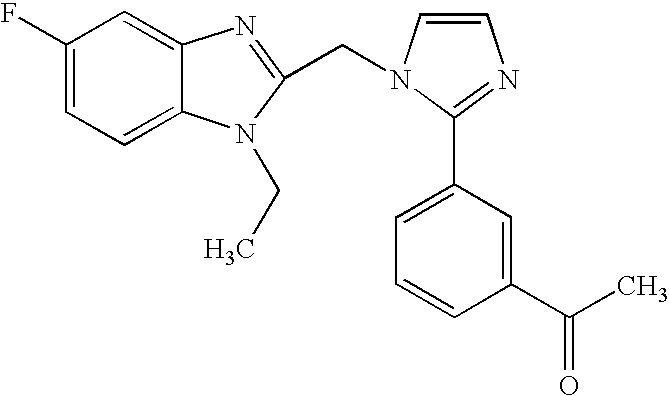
C1(F)=CC=C2C(=C1)N=C(CN1C=CN=C1C1=CC=CC(C(C)=O)=C1)N2CC
